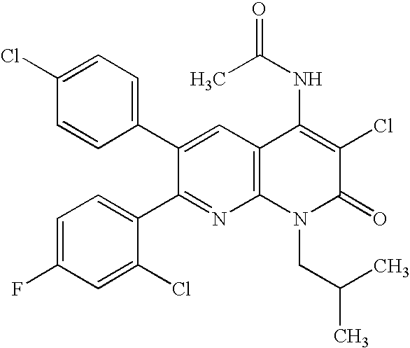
C1=CC(C2=CC3=C(N=C2C2=CC=C(F)C=C2Cl)N(CC(C)C)C(=O)C(Cl)=C3NC(C)=O)=CC=C1Cl
